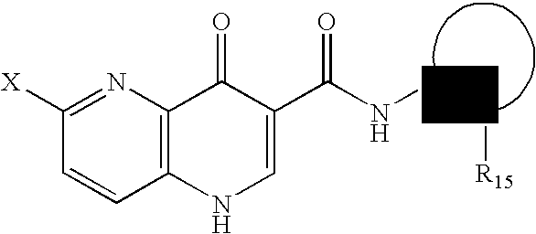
C1([X])=NC2=C(C=C1)NC=C(C(N[K]n[R15])=O)C2=O
